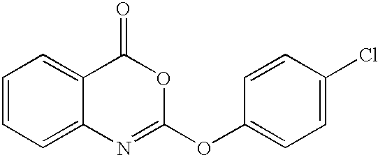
C1=CC=C2C(=C1)C(=O)OC(OC1=CC=C(Cl)C=C1)=N2
